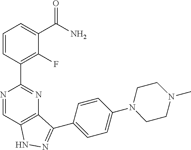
C1=CC(C2=NC3=C(C=N2)NN=C3C2=CC=C(N3CCN(C)CC3)C=C2)=C(F)C(C(N)=O)=C1
